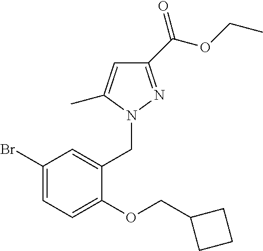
C1(C(OCC)=O)=NN(CC2=CC(Br)=CC=C2OCC2CCC2)C(C)=C1
